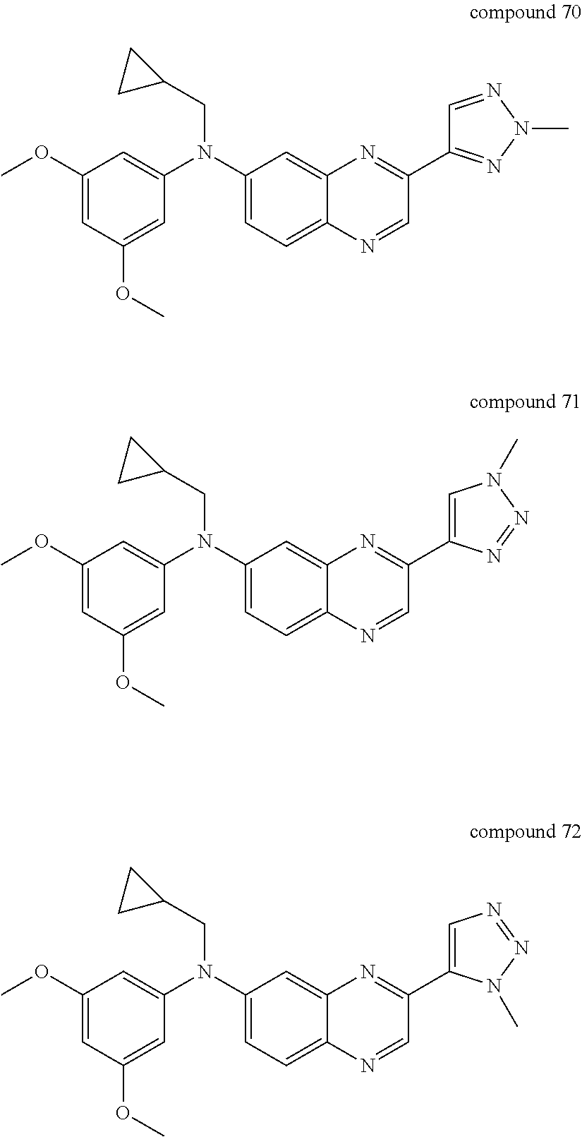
C1(N(C2=CC(OC)=CC(OC)=C2)CC2CC2)=CC=C2C(=C1)N=C(C1=NN(C)N=C1)C=N2.C1(N(C2=CC(OC)=CC(OC)=C2)CC2CC2)=CC=C2C(=C1)N=C(C1=CN=NN1C)C=N2.C1(N(C2=CC(OC)=CC(OC)=C2)CC2CC2)=CC=C2C(=C1)N=C(C1=CN(C)N=N1)C=N2
